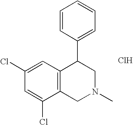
C1(Cl)=CC(Cl)=CC2=C1CN(C)CC2C1=CC=CC=C1.Cl
